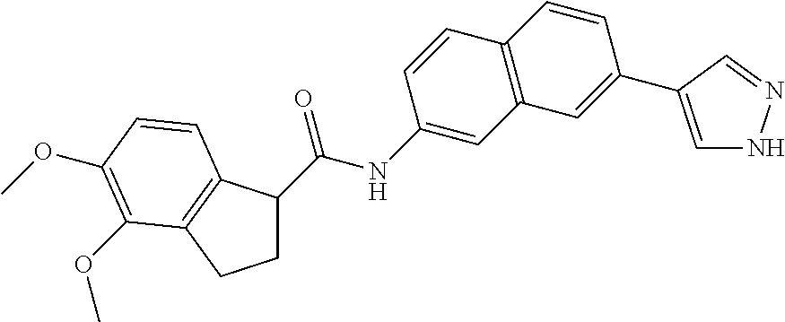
C1=C(C2=CC3=C(C=C2)C=CC(NC(C2CCC4=C2C=CC(OC)=C4OC)=O)=C3)C=NN1
